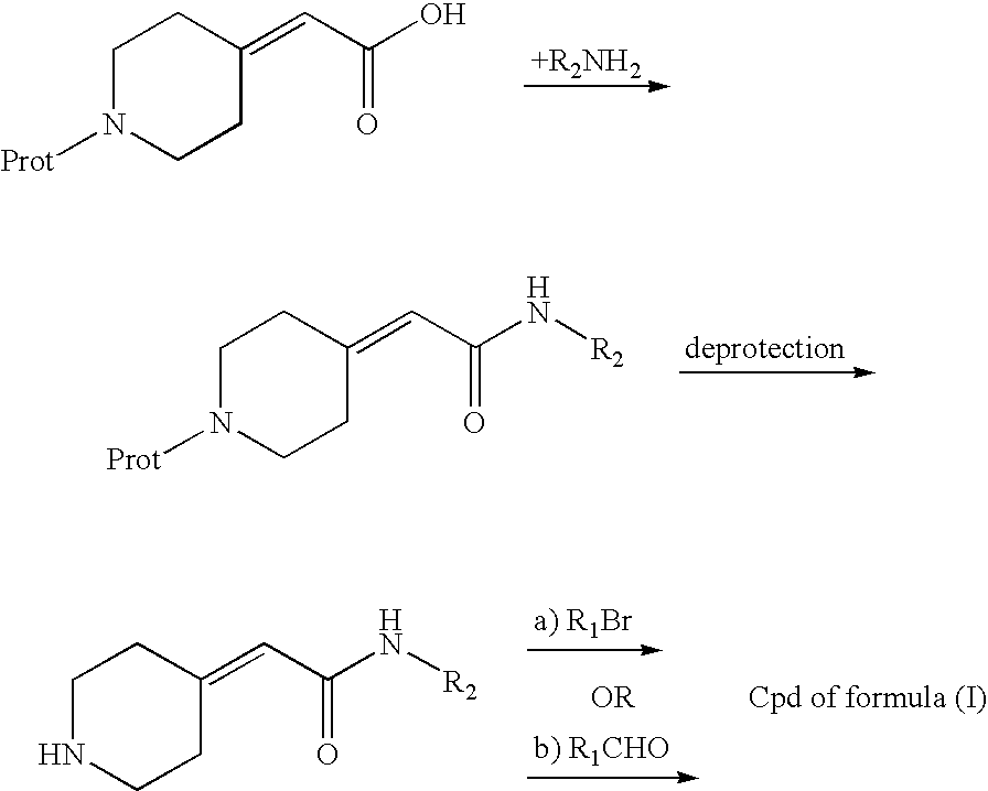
C1N([Prot])CCC(=CC(O)=O)C1.C1N([Prot])CCC(=CC(N[R2])=O)C1.C1NCCC(=CC(N[R2])=O)C1
